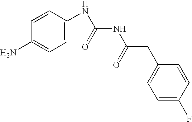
NC1=CC=C(NC(NC(CC2=CC=C(F)C=C2)=O)=O)C=C1
